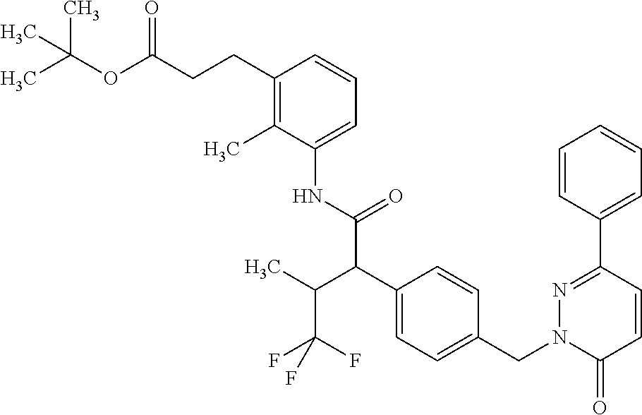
C1=CC(C2=NN(CC3=CC=C(C(C(NC4=CC=CC(CCC(OC(C)(C)C)=O)=C4C)=O)C(C)C(F)(F)F)C=C3)C(=O)C=C2)=CC=C1
